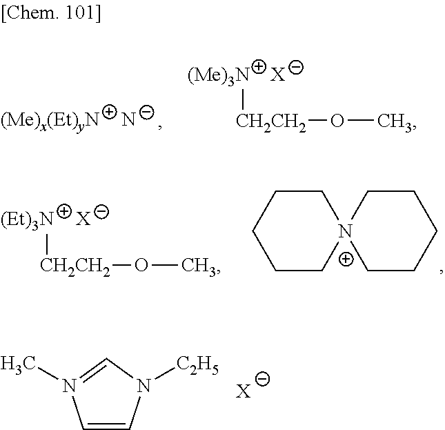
[X].N.[(Me)3N][CH2CH2]OC.[X].[(Et)3N][CH2CH2]OC.C1CCC[N+]2(C1)CCCCC2.C1=CN([C2H5])C=N1C.[X]
